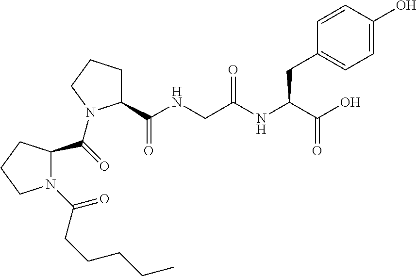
C1=C(O)C=CC(CC(NC(CNC(C2CCCN2C(=O)C2N(C(CCCCC)=O)CCC2)=O)=O)C(O)=O)=C1
